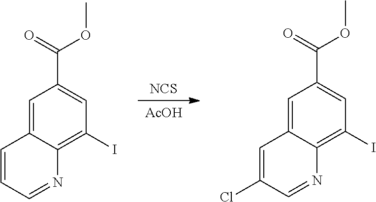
C1=C2C(=C(I)C=C1C(OC)=O)N=CC=C2.[AcOH].[NCS].C1=C2C(=C(I)C=C1C(OC)=O)N=CC(Cl)=C2
